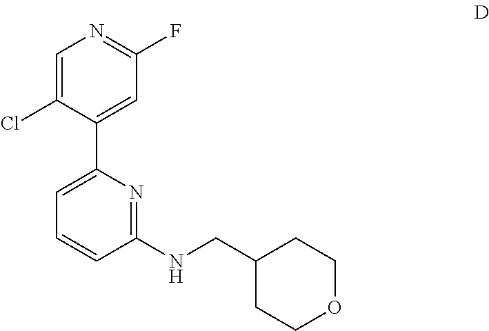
C1(NCC2CCOCC2)=NC(C2=CC(F)=NC=C2Cl)=CC=C1
